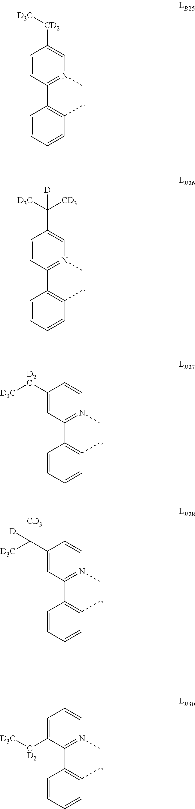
C1=CC(C2=C(C)C=CC=C2)=N(C)C=C1[CD2][D3C].C1=CC(C2=C(C)C=CC=C2)=N(C)C=C1C([CD3])([D3C])[D].C1([D2C][D3C])=CC(C2=C(C)C=CC=C2)=N(C)C=C1.C1(C([D3C])([CD3])[D])=CC(C2=C(C)C=CC=C2)=N(C)C=C1.C1=C([CD2][D3C])C(C2=C(C)C=CC=C2)=N(C)C=C1
